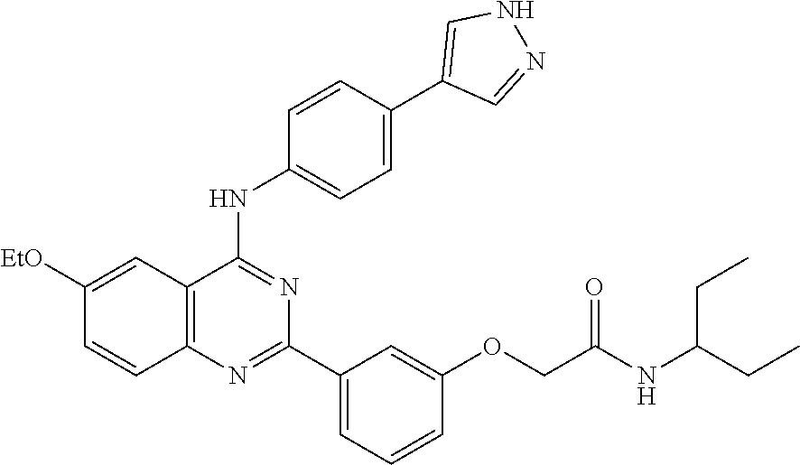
C12=C(N=C(C3=CC=CC(OCC(NC(CC)CC)=O)=C3)N=C1NC1=CC=C(C3=CNN=C3)C=C1)C=CC([EtO])=C2
